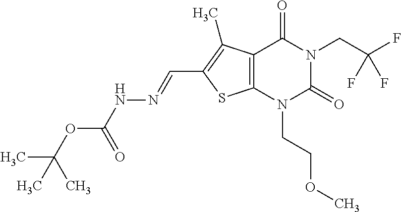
C12=C(N(CCOC)C(=O)N(CC(F)(F)F)C1=O)SC(C=NNC(OC(C)(C)C)=O)=C2C
